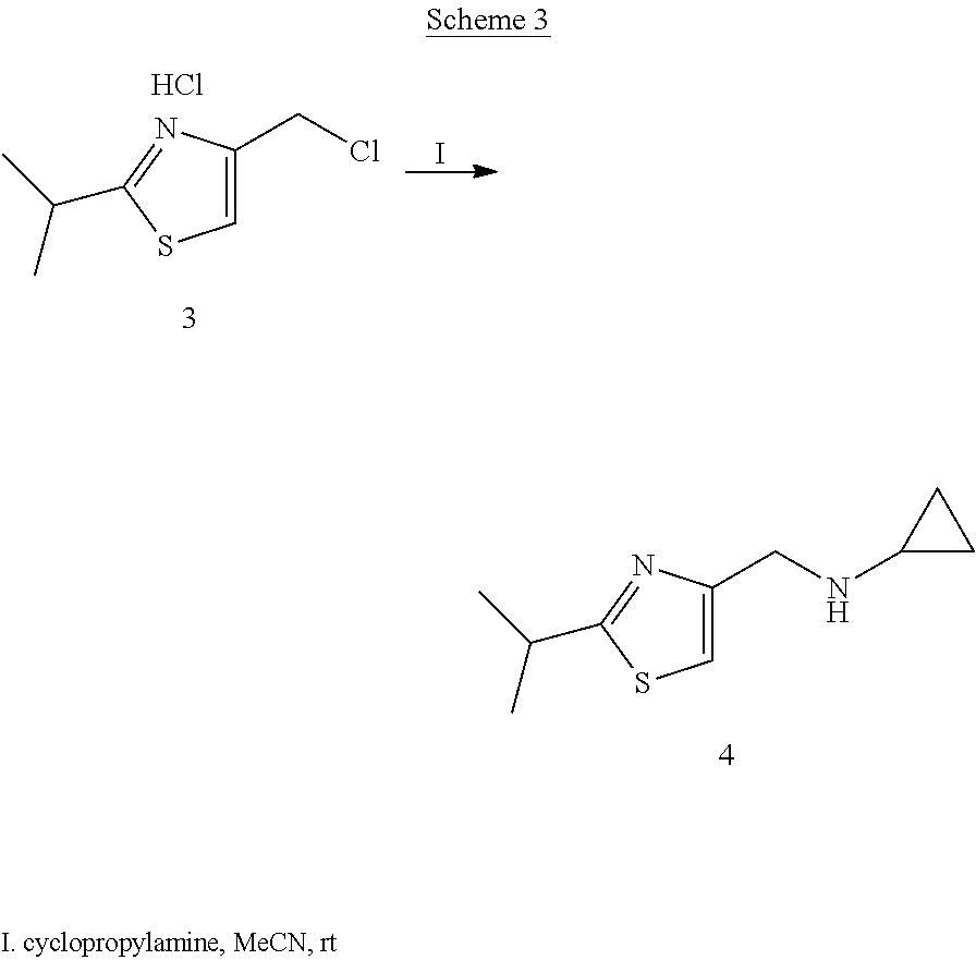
C1=C(CCl)N=C(C(C)C)S1.Cl.I.C1=C(CNC2CC2)N=C(C(C)C)S1
